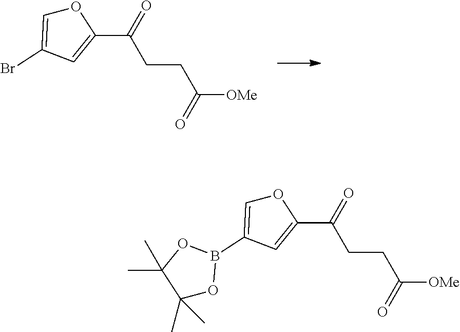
O1C=C(Br)C=C1C(=O)CCC([OMe])=O.O1C=C(B2OC(C)(C)C(C)(C)O2)C=C1C(=O)CCC([OMe])=O
